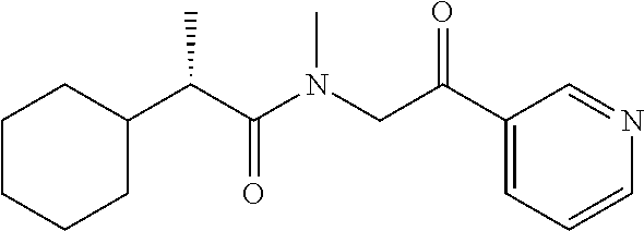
C1CCCC(C(C(N(CC(C2=CC=CN=C2)=O)C)=O)C)C1
